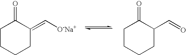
C1CCCC(=C[O-Na+])C1=O.C1CCCC(C=O)C1=O
